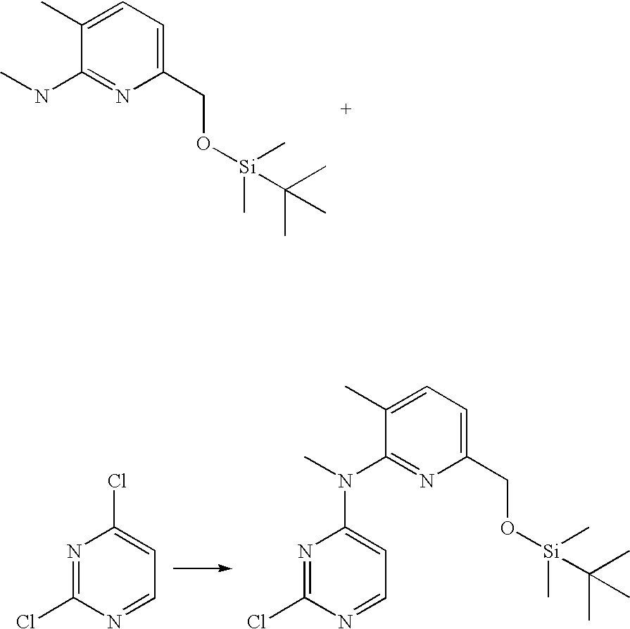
C1(C)=CC=C(CO[Si](C)(C)C(C)(C)C)N=C1NC.N1=C(Cl)N=CC=C1Cl.N1=C(Cl)N=CC=C1N(C)C1=NC(CO[Si](C)(C)C(C)(C)C)=CC=C1C
